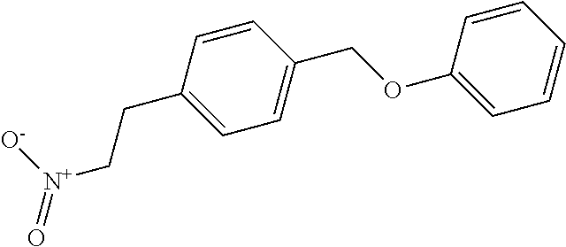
C(CC1=CC=C(COC2=CC=CC=C2)C=C1)[N+](=O)[O-]
